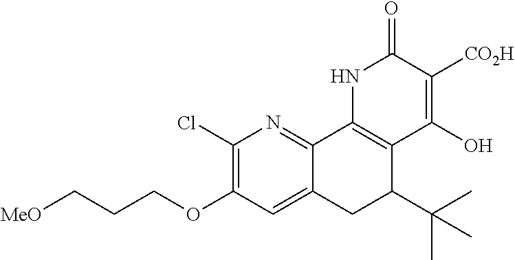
C12=CC(OCCC[MeO])=C(Cl)N=C1C1=C(C(C(C)(C)C)C2)C(O)=C([CO2H])C(=O)N1
